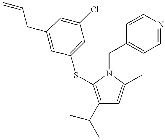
C1(C(C)C)=C(SC2=CC(Cl)=CC(CC=C)=C2)N(CC2=CC=NC=C2)C(C)=C1
